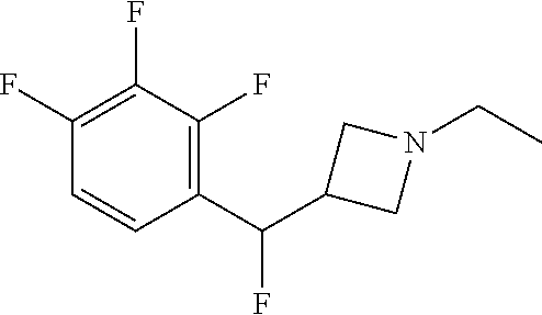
C1(C(C2CN(CC)C2)F)=C(F)C(F)=C(F)C=C1
